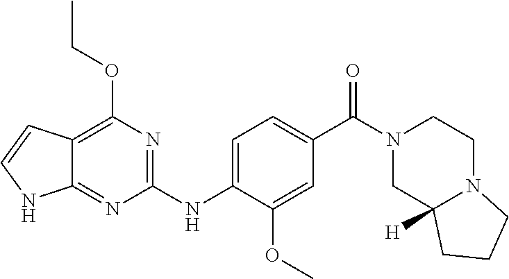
C1(NC2=CC=C(C(N3CC4([H])N(CC3)CCC4)=O)C=C2OC)=NC(OCC)=C2C(=N1)NC=C2
